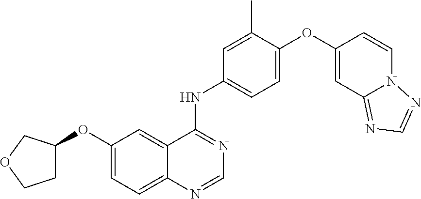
C1=C(OC2=CC3=NC=NN3C=C2)C(C)=CC(NC2=NC=NC3=CC=C(OC4CCOC4)C=C23)=C1
